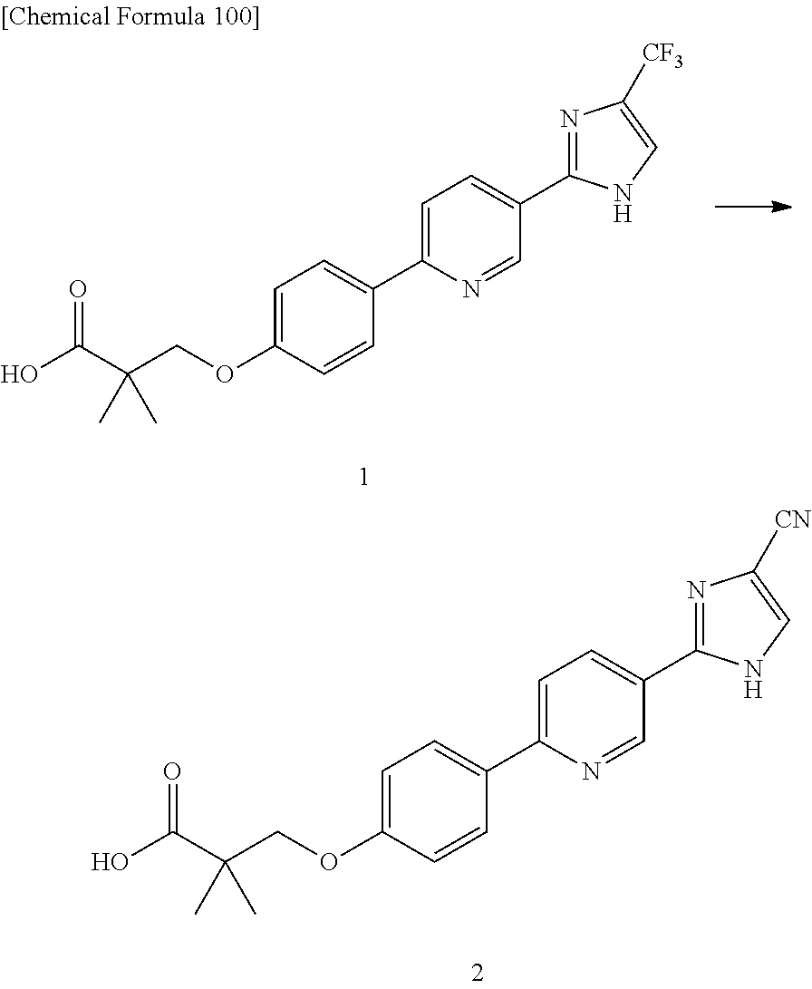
C1=C(OCC(C(O)=O)(C)C)C=CC(C2=CC=C(C3=NC([CN])=CN3)C=N2)=C1.C1=C(OCC(C(O)=O)(C)C)C=CC(C2=CC=C(C3=NC([CF3])=CN3)C=N2)=C1
